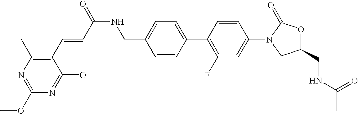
C1=C(CNC(=O)C=CC2=C(C)N=C(OC)N=C2O)C=CC(C2=C(F)C=C(N3CC(CNC(C)=O)OC3=O)C=C2)=C1
